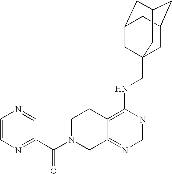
C12=C(NCC34CC5CC(CC(C3)C5)C4)N=CN=C1CN(C(=O)C1=NC=CN=C1)CC2
